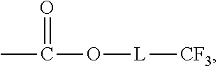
CC(O[L][CF3])=O
